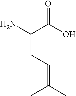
NC(CC=C(C)C)C(=O)O
